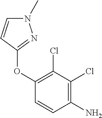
O(C1=C(Cl)C(Cl)=C(N)C=C1)C1=NN(C)C=C1
